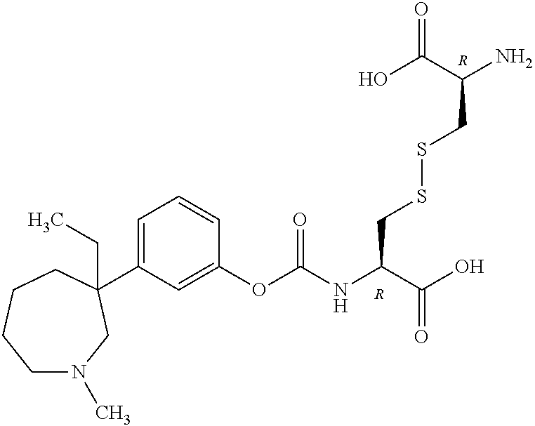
C1N(C)CC(C2=CC=CC(OC(NC(C(O)=O)CSSCC(N)C(O)=O)=O)=C2)(CC)CCC1.[R].[R]
